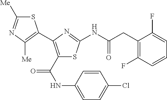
S1C([Me])=NC([Me])=C1C1=C(C(NC2=CC=C(Cl)C=C2)=O)SC(NC(CC2=C(F)C=CC=C2F)=O)=N1
